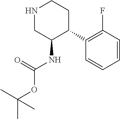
N1CC(NC(=O)OC(C)(C)C)C(C2=C(F)C=CC=C2)CC1
